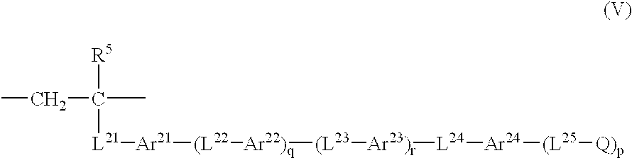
CCC([L21][Ar21][(L22][Ar22)q][(L23][Ar23)r][L24][Ar24][(L25][Q)p])([R5])C
